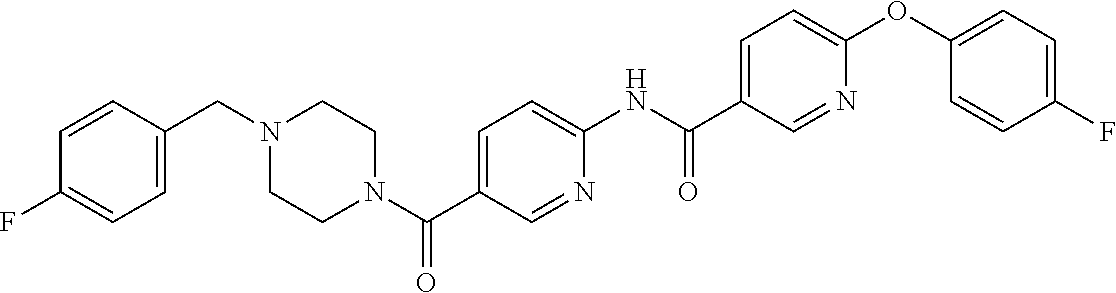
C(NC1=CC=C(C(=O)N2CCN(CC3=CC=C(F)C=C3)CC2)C=N1)(C1=CC=C(OC2=CC=C(F)C=C2)N=C1)=O
